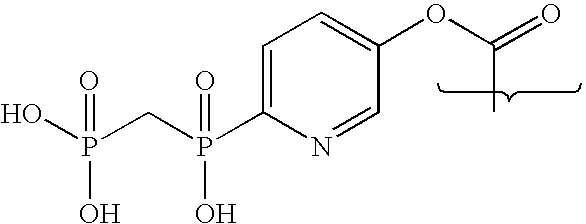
C1=C(P(CP(O)(O)=O)(O)=O)N=CC(OC(=O)C)=C1
